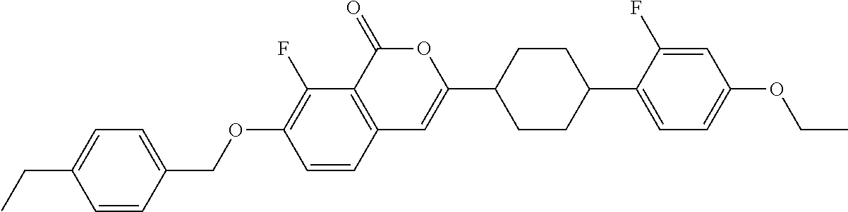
C12=C(C(=O)OC(C3CCC(C4=CC=C(OCC)C=C4F)CC3)=C1)C(F)=C(OCC1=CC=C(CC)C=C1)C=C2
